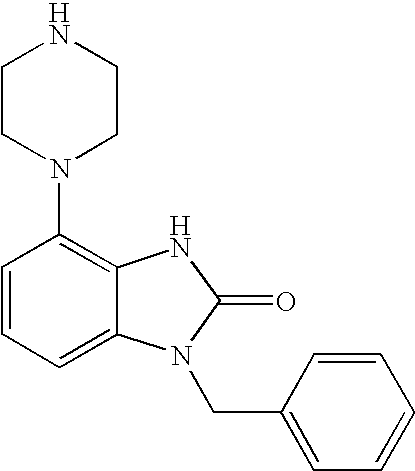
C1=CC=C2C(=C1N1CCNCC1)NC(=O)N2CC1=CC=CC=C1
